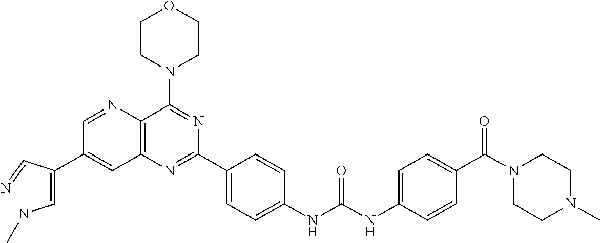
C1=NC2=C(C=C1C(=CNC)C=N)N=C(C1=CC=C(NC(NC3=CC=C(C(N4CCN(C)CC4)=O)C=C3)=O)C=C1)N=C2N1CCOCC1
